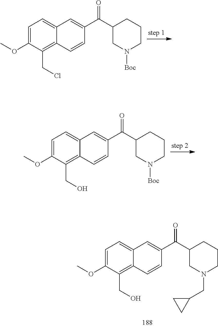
C1(C(C2=CC3=CC=C(OC)C(CCl)=C3C=C2)=O)CN([Boc])CCC1.C1(C(C2=CC3=CC=C(OC)C(CO)=C3C=C2)=O)CN([Boc])CCC1.C1(C(C2=CC3=CC=C(OC)C(CO)=C3C=C2)=O)CN(CC2CC2)CCC1
